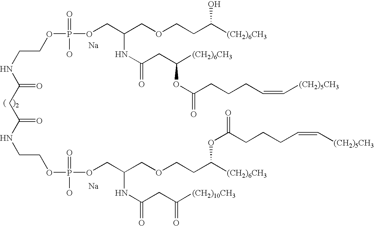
N(CCOP(OCC(COCCC([(CH2)6CH3])O)NC(=O)CC([(CH2)6CH3])OC(CCCC=C[(CH2)5CH3])=O)(=O)O)C(CC(NCCOP(O)(=O)OCC(COCCC([(CH2)6CH3])OC(=O)CCCC=C[(CH2)5CH3])NC(=O)CC([(CH2)10CH3])=O)=O)=O.[Na].[Na]
